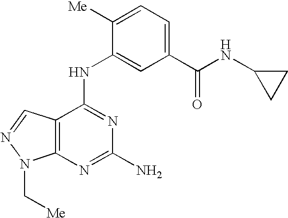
C12=C(C(NC3=CC(C(NC4CC4)=O)=CC=C3[Me])=NC(N)=N1)C=NN2C[Me]
